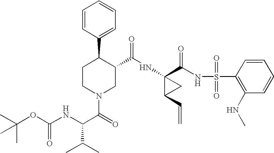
N(C1(C(NS(C2=C(NC)C=CC=C2)(=O)=O)=O)C(C=C)C1)C(=O)C1C(C2=CC=CC=C2)CCN(C(=O)C(NC(OC(C)(C)C)=O)C(C)C)C1
